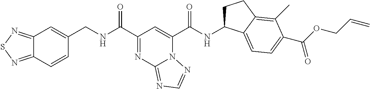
C12=NSN=C1C=CC(CNC(C1=NC3=NC=NN3C(C(NC3CCC4=C(C)C(C(OCC=C)=O)=CC=C34)=O)=C1)=O)=C2
